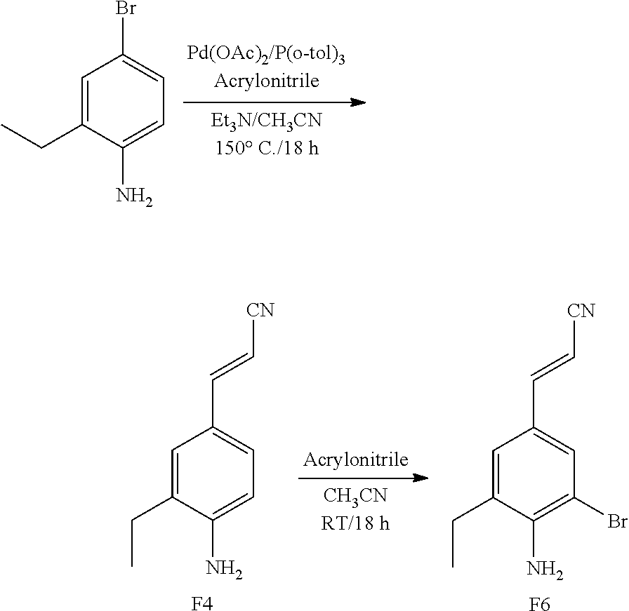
C1=C(CC)C(N)=CC=C1Br.C1=C(CC)C(N)=CC=C1C=C[CN].[F4].C1=C(CC)C(N)=C(Br)C=C1C=C[CN].[F6]
